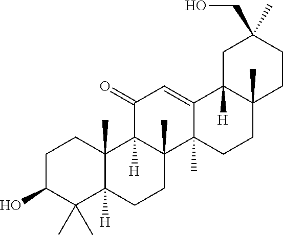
C1C(O)C(C)(C)C2([H])C(C)(C1)C1([H])C(C)(CC2)C2(C)C(=CC1=O)C1([H])C(C)(CC2)CCC(CO)(C)C1
